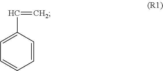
C1=C(C=C)C=CC=C1
